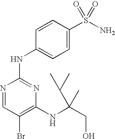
N1=CC(Br)=C(NC(CO)(C(C)C)C)N=C1NC1=CC=C(S(=O)(=O)N)C=C1
